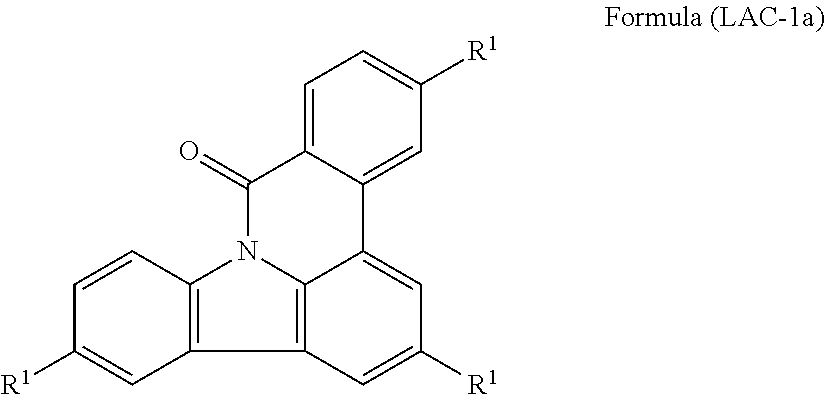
C1=CC2=C(C=C1[R1])C1=C3N2C(=O)C2=CC=C([R1])C=C2C3=CC([R1])=C1
